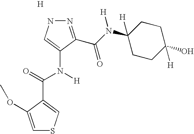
C1(C(=O)N([H])C2=CNN=C2C(N(C2([H])CCC(O)([H])CC2)[H])=O)=CSC=C1OC.[H]
